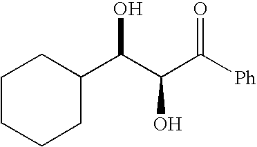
C1(C(C(C([Ph])=O)O)O)CCCCC1
